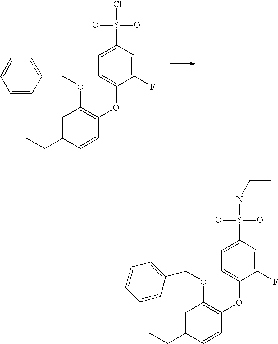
C1(F)=CC(S(=O)(=O)Cl)=CC=C1OC1=C(OCC2=CC=CC=C2)C=C(CC)C=C1.C1(F)=CC(S(=O)(=O)NCC)=CC=C1OC1=C(OCC2=CC=CC=C2)C=C(CC)C=C1
